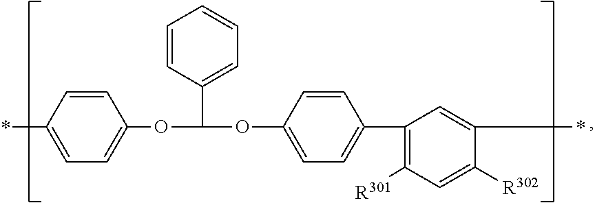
C1(OC(OC2=CC=C(C3=C([R301])C=C([R302])C(*)=C3)C=C2)C2=CC=CC=C2)=CC=C(*)C=C1
